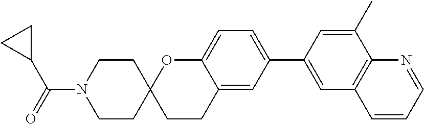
C1CC2(CCN1C(C1CC1)=O)CCC1=CC(C3=CC4=C(C(C)=C3)N=CC=C4)=CC=C1O2
